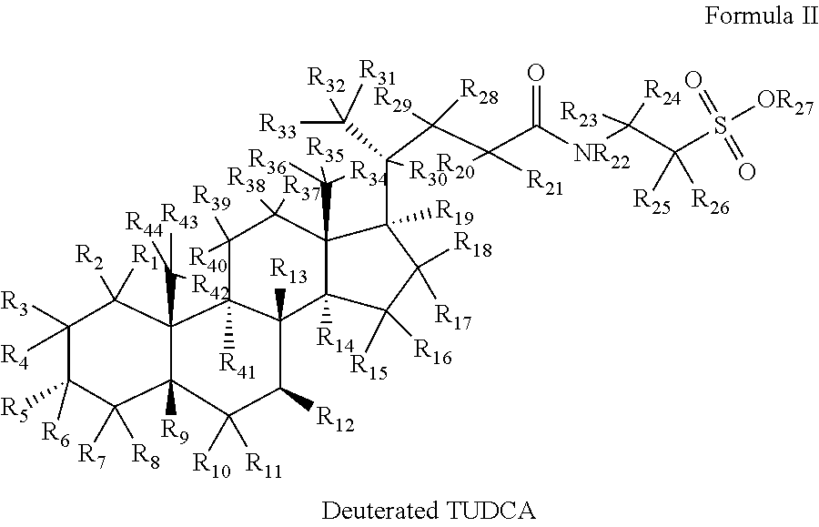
C1([R3])([R4])C([R5])([R6])C([R7])([R8])C2([R9])C(C([R43])([R44])[R42])(C1([R2])[R1])C1([R41])C([R13])(C([R12])C2([R10])[R11])C2([R14])C(C([R36])([R34])[R35])(C([R37])([R38])C1([R39])[R40])C(C(C(C(C([NR22]C(C(S([OR27])(=O)=O)([R25])[R26])([R23])[R24])=O)([R21])[R20])([R29])[R28])(C([R31])([R33])[R32])[R30])([R19])C([R18])([R17])C2([R16])[R15]
